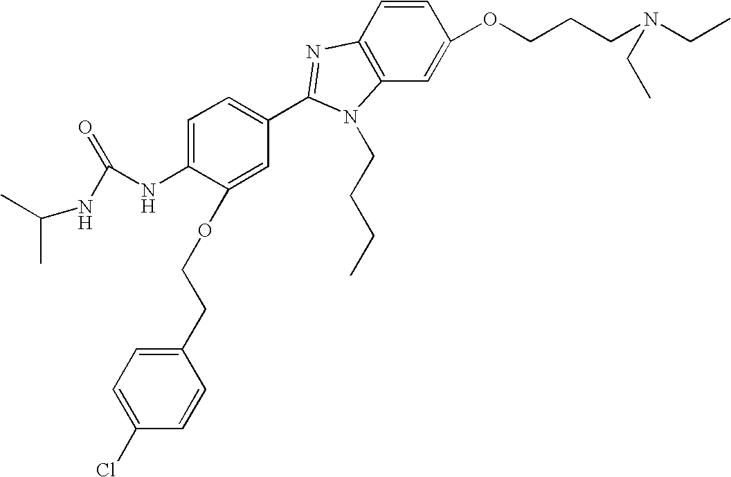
C1=CC2=C(C=C1OCCCN(CC)CC)N(CCCC)C(C1=CC=C(NC(NC(C)C)=O)C(OCCC3=CC=C(Cl)C=C3)=C1)=N2
